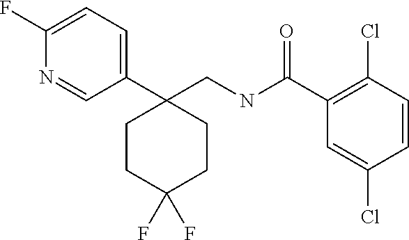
C1(F)=CC=C(C2(CNC(C3=C(Cl)C=CC(Cl)=C3)=O)CCC(F)(F)CC2)C=N1
